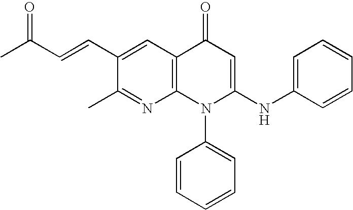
C1(C)=NC2=C(C=C1C=CC(C)=O)C(=O)C=C(NC1=CC=CC=C1)N2C1=CC=CC=C1
